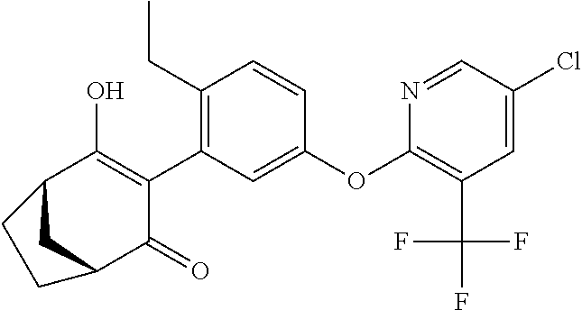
C1(OC2=C(C(F)(F)F)C=C(Cl)C=N2)=CC(C2=C(O)C3CC(C2=O)CC3)=C(CC)C=C1
